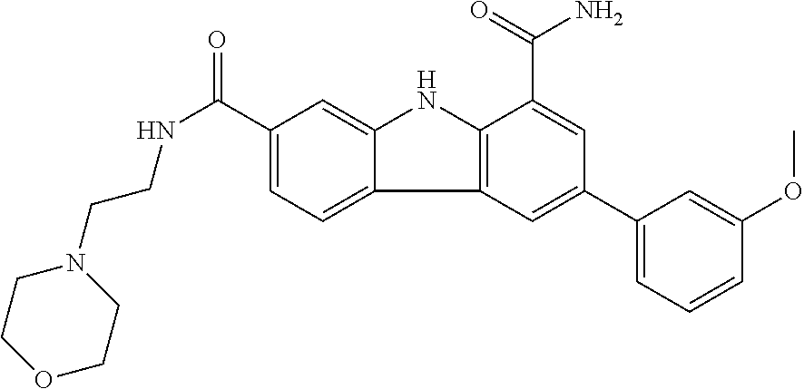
C1(C(=O)NCCN2CCOCC2)=CC=C2C(=C1)NC1=C2C=C(C2=CC=CC(OC)=C2)C=C1C(=O)N
